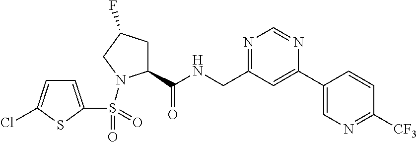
C1(C2=CC(CNC(C3CC(F)CN3S(=O)(=O)C3=CC=C(Cl)S3)=O)=NC=N2)=CN=C([CF3])C=C1
